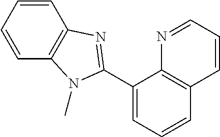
C1=CC2=C(C=C1)N=C(C1=CC=CC3=C1N=CC=C3)N2C
